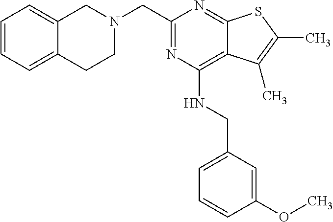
N1(CC2=NC(NCC3=CC=CC(OC)=C3)=C3C(=N2)SC(C)=C3C)CC2=CC=CC=C2CC1
